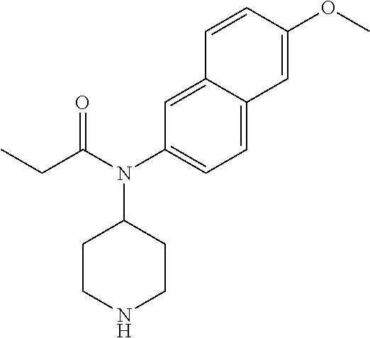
C12=CC(N(C(CC)=O)C3CCNCC3)=CC=C1C=C(OC)C=C2
